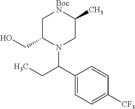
C1=C(C(CC)N2CC(C)[BocN]CC2CO)C=CC([CF3])=C1
